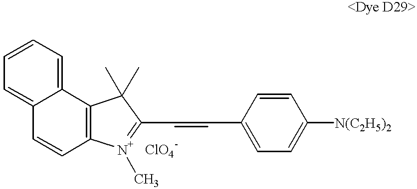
C12=CC=CC=C1C1=C(C=C2)[N+](C)=C(C=CC2=CC=C([N(C2H5)2])C=C2)C1(C)C
